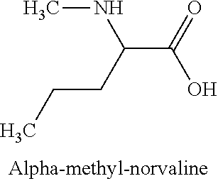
C(C(=O)O)(CCC)NC
